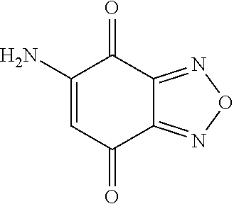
C1(N)=CC(=O)C2=NON=C2C1=O
